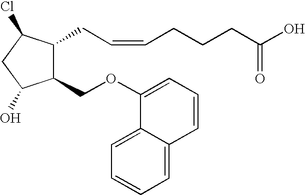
C1(OCC2C(CC=CCCCC(O)=O)C(Cl)CC2O)=CC=CC2=CC=CC=C12
